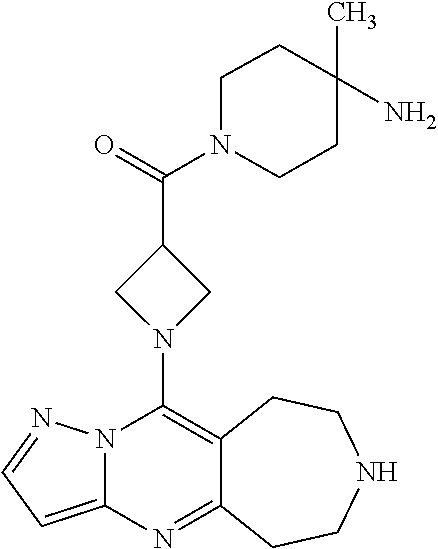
C12=C(N3CC(C(=O)N4CCC(C)(N)CC4)C3)N3C(=CC=N3)N=C1CCNCC2
